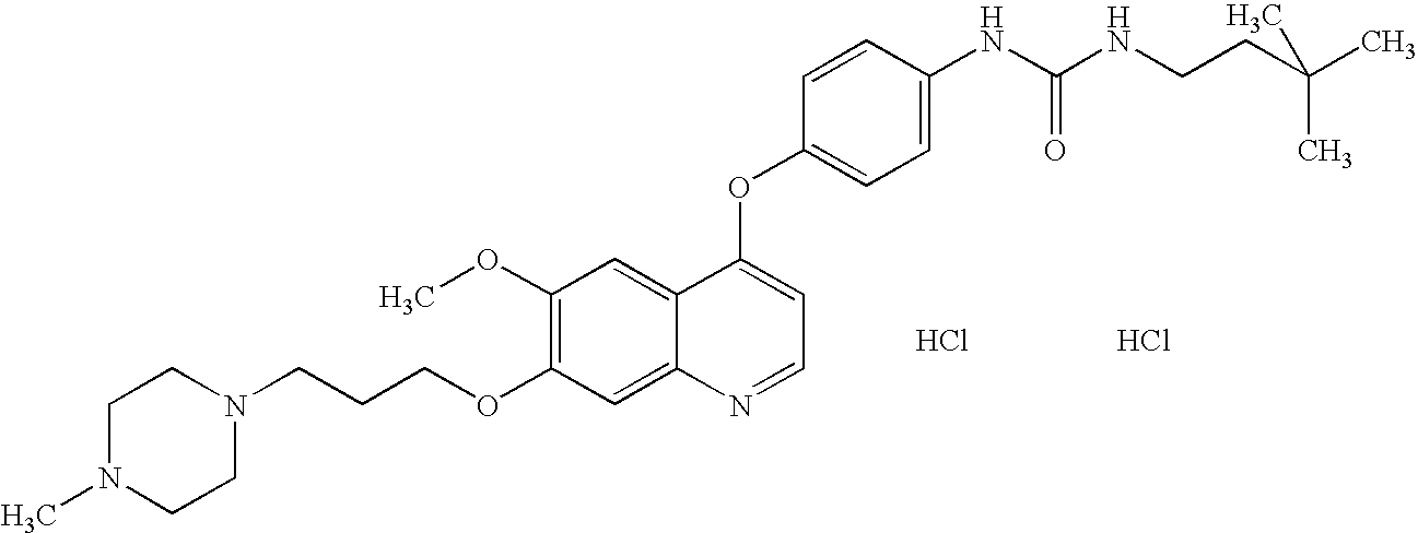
C1(OC)=C(OCCCN2CCN(C)CC2)C=C2C(=C1)C(OC1=CC=C(NC(NCCC(C)(C)C)=O)C=C1)=CC=N2.Cl.Cl
